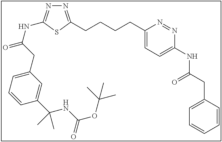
N1=C(CCCCC2=CC=C(NC(CC3=CC=CC=C3)=O)N=N2)SC(NC(=O)CC2=CC=CC(C(NC(OC(C)(C)C)=O)(C)C)=C2)=N1
